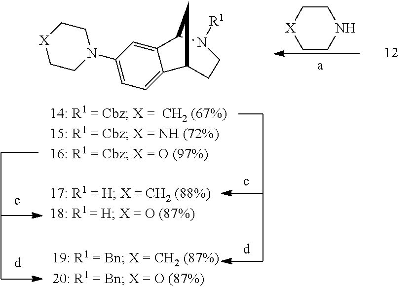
C1[X]CCN(C2=CC=C3C(=C2)C2N([R1])CCC3C2)C1.C1C[X]CCN1
